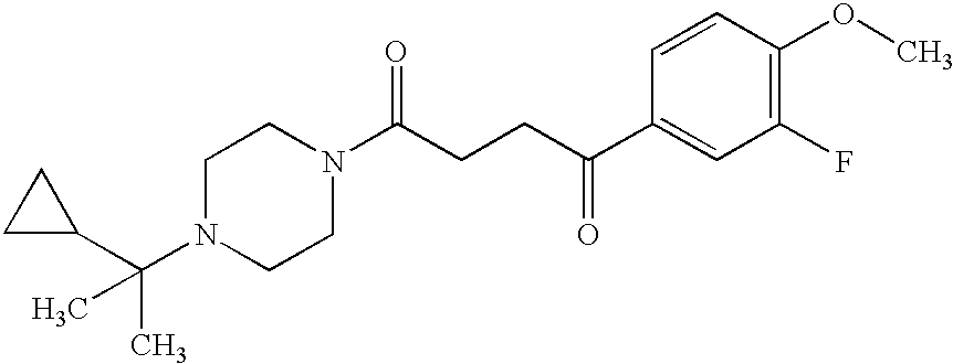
C1N(C(C2CC2)(C)C)CCN(C(CCC(C2=CC(F)=C(OC)C=C2)=O)=O)C1
